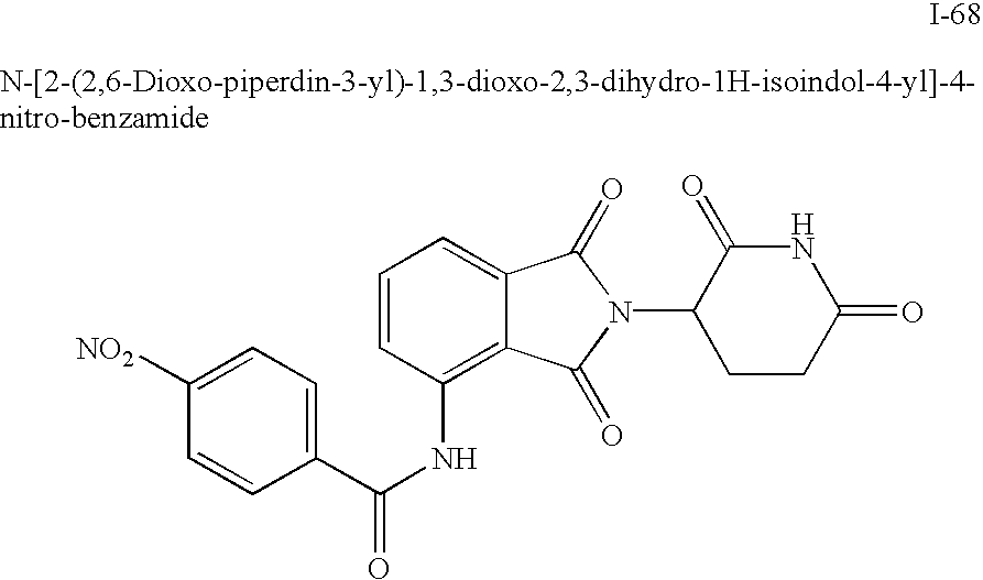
C1(C(NC2=C3C(=CC=C2)C(=O)N(C2CCC(=O)NC2=O)C3=O)=O)=CC=C([NO2])C=C1
